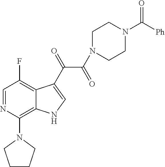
C1=NC(N2CCCC2)=C2C(=C1F)C(C(=O)C(N1CCN(C(=O)[Ph])CC1)=O)=CN2
